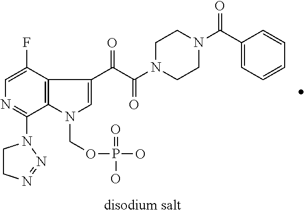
[disodium salt].C1(F)=CN=C(N2CCN=N2)C2=C1C(C(=O)C(=O)N1CCN(C(=O)C3=CC=CC=C3)CC1)=CN2COP(O)(=O)O
